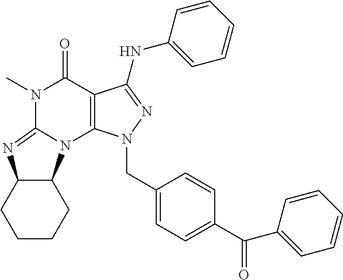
N1(C)C(=O)C2=C(N3C4C(N=C13)CCCC4)N(CC1=CC=C(C(C3=CC=CC=C3)=O)C=C1)N=C2NC1=CC=CC=C1
